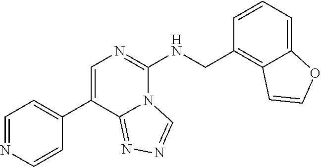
C1=NC=CC(C2=CN=C(NCC3=C4C(=CC=C3)OC=C4)N3C2=NN=C3)=C1
